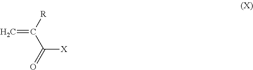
C=C([R])C(=O)[X]
